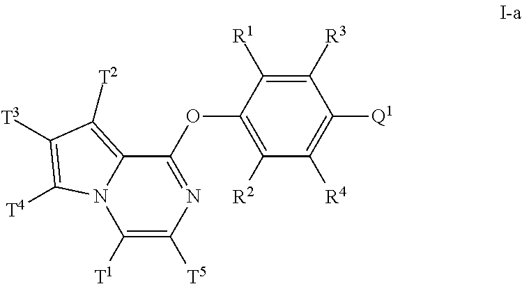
C1(OC2=C([R2])C([R4])=C([Q1])C([R3])=C2[R1])=NC([T5])=C([T1])N2C1=C([T2])C([T3])=C2[T4]
